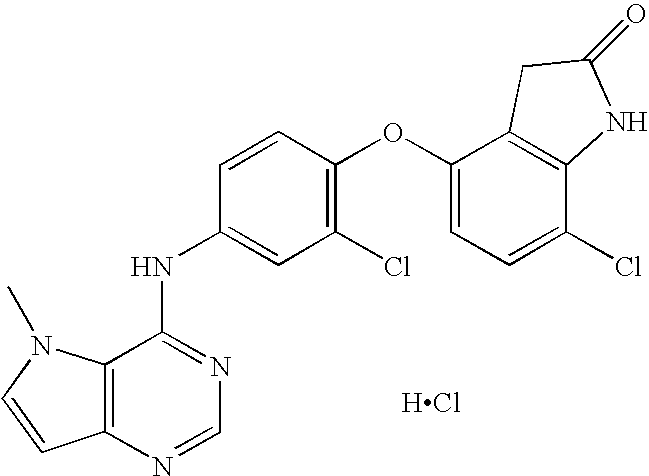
C12=C(N=CN=C1NC1=CC(Cl)=C(OC3=CC=C(Cl)C4=C3CC(=O)N4)C=C1)C=CN2C.[HCl]
